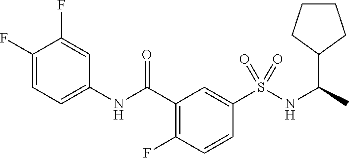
C1(F)=CC=C(NC(C2=C(F)C=CC(S(NC(C)C3CCCC3)(=O)=O)=C2)=O)C=C1F
